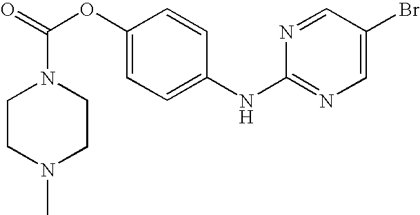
C1(OC(N2CCN(C)CC2)=O)=CC=C(NC2=NC=C(Br)C=N2)C=C1
